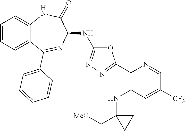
C1(C2=NN=C(NC3C(=O)NC4=CC=CC=C4C(C4=CC=CC=C4)=N3)O2)=C(NC2(C[MeO])CC2)C=C([CF3])C=N1
